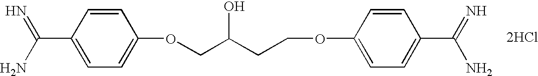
C1=CC(C(N)=N)=CC=C1OCC(CCOC1=CC=C(C(=N)N)C=C1)O.[2HCl]
